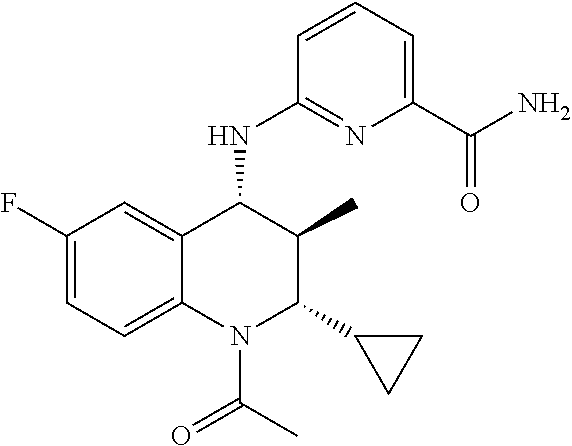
C1=CC=C(C(N)=O)N=C1NC1C(C)C(C2CC2)N(C(=O)C)C2=CC=C(F)C=C12
